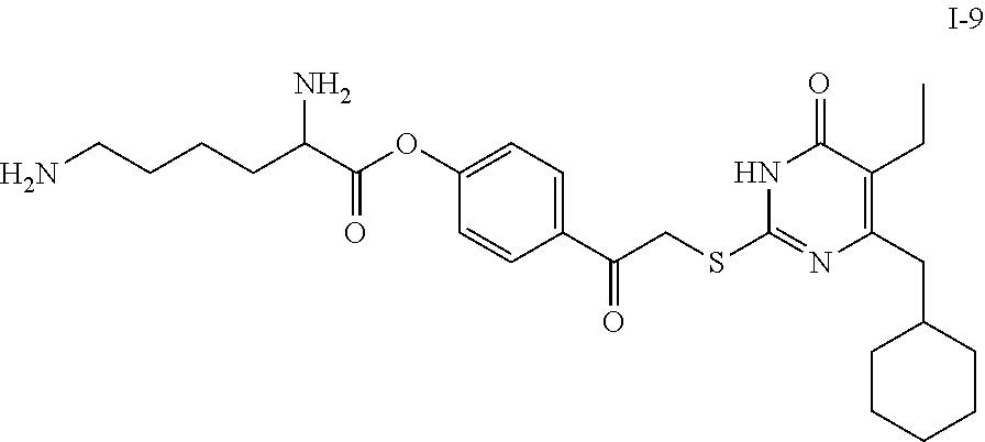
C(C1=C(CC)C(=O)NC(SCC(C2=CC=C(OC(=O)C(N)CCCCN)C=C2)=O)=N1)C1CCCCC1
